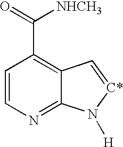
C1=CN=C2C(=C1C(=O)[NHCH3])C=[C*]N2[H]
